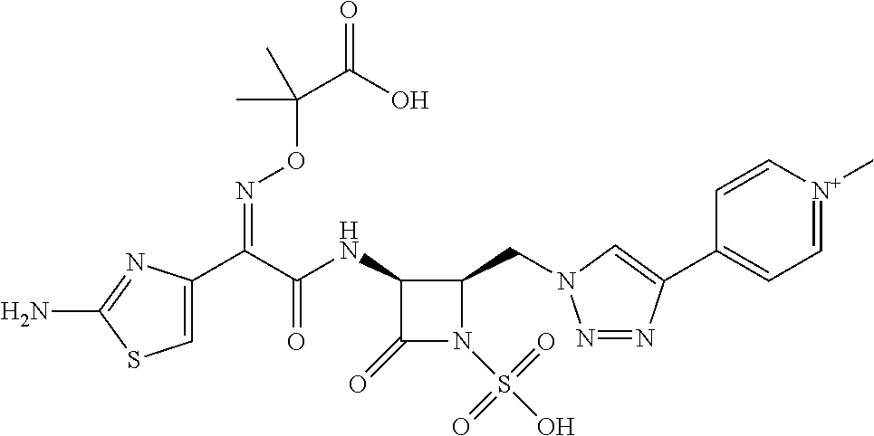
C1=C(C(C(NC2C(=O)N(S(O)(=O)=O)C2CN2N=NC(C3=CC=[N+](C)C=C3)=C2)=O)=NOC(C(=O)O)(C)C)N=C(N)S1
